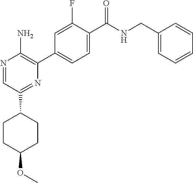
N1=CC(C2CCC(OC)CC2)=NC(C2=CC=C(C(NCC3=CC=CC=C3)=O)C(F)=C2)=C1N
